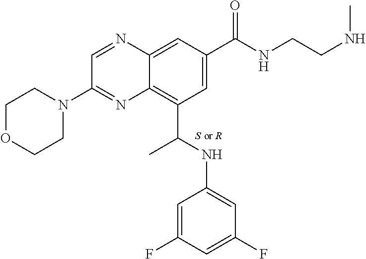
C1OCCN(C2=NC3=C(C(NC4=CC(F)=CC(F)=C4)C)C=C(C(NCCNC)=O)C=C3N=C2)C1
